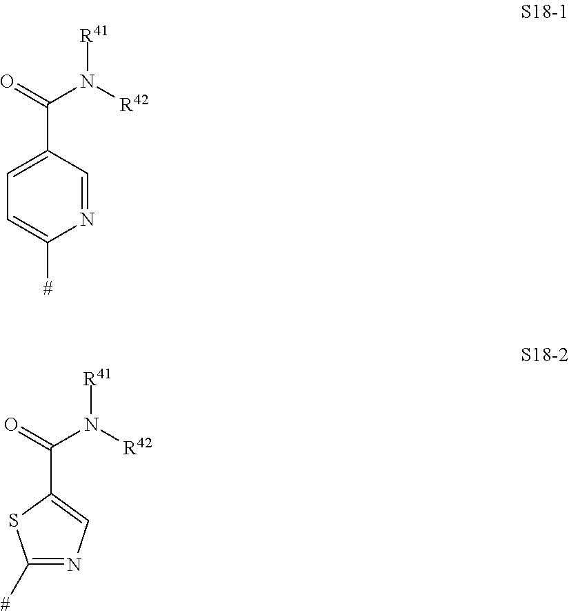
N1=CC(C(N([R41])[R42])=O)=CC=C1[#].C1([#])=NC=C(C(N([R41])[R42])=O)S1
